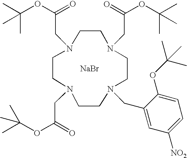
N1(CC(OC(C)(C)C)=O)CCN(CC(OC(C)(C)C)=O)CCN(CC(OC(C)(C)C)=O)CCN(CC2=CC([NO2])=CC=C2OC(C)(C)C)CC1.[NaBr]
